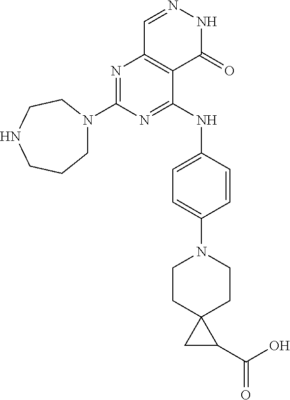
C1N(C2=NC3=C(C(NC4=CC=C(N5CCC6(CC5)CC6C(O)=O)C=C4)=N2)C(=O)NN=C3)CCNCC1
